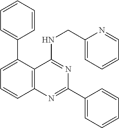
C1=CC=CC=C1C1=CC=CC2=C1C(NCC1=CC=CC=N1)=NC(C1=CC=CC=C1)=N2
